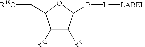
[R19O]CC1C([R20])C([R21])C(B[L][LABEL])O1
